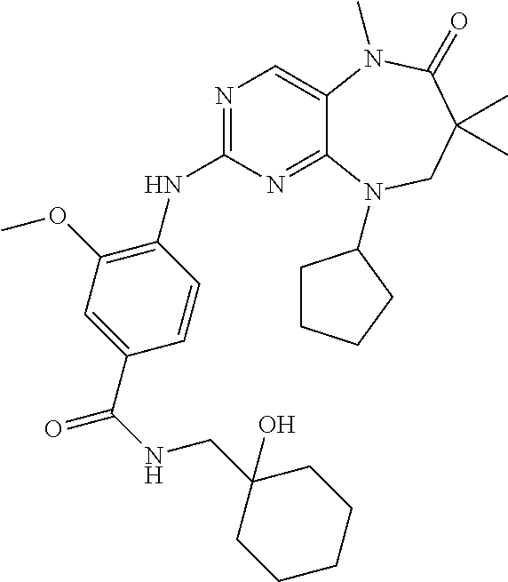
N1=C(NC2=C(OC)C=C(C(NCC3(O)CCCCC3)=O)C=C2)N=C2C(=C1)N(C)C(=O)C(C)(C)CN2C1CCCC1
